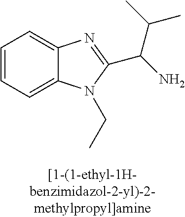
C1=CC=C2C(=C1)N=C(C(C(C)C)N)N2CC
